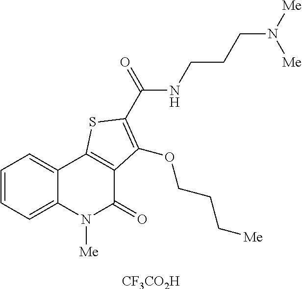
C1=CC=C2C(=C1)C1=C(C(=O)N2[Me])C(OCCC[Me])=C(C(NCCCN([Me])[Me])=O)S1.[CF3CO2H]
